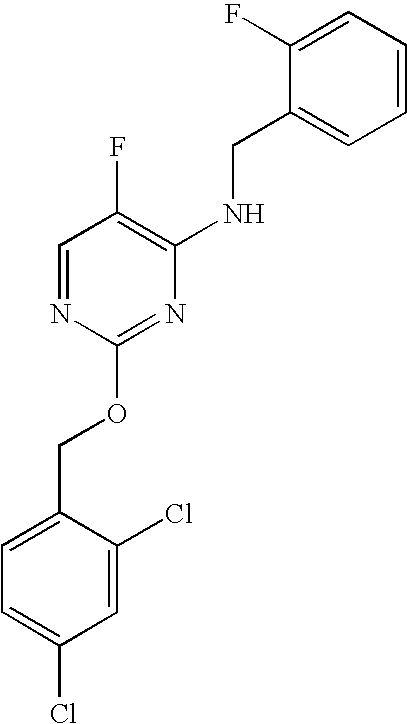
C1=C(Cl)C(COC2=NC(NCC3=CC=CC=C3F)=C(F)C=N2)=CC=C1Cl
